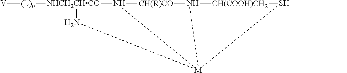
[V][(L)n][NHCH2CHCO]1N2[CH(R)CO]N3[CH(COOH)CH2]S[M]23N1
